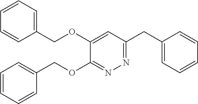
C1=C(OCC2=CC=CC=C2)C(OCC2=CC=CC=C2)=NN=C1CC1=CC=CC=C1
